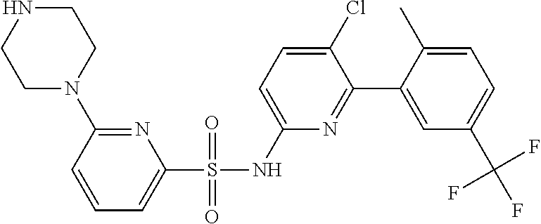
N1=C(N2CCNCC2)C=CC=C1S(NC1=CC=C(Cl)C(C2=CC(C(F)(F)F)=CC=C2C)=N1)(=O)=O
